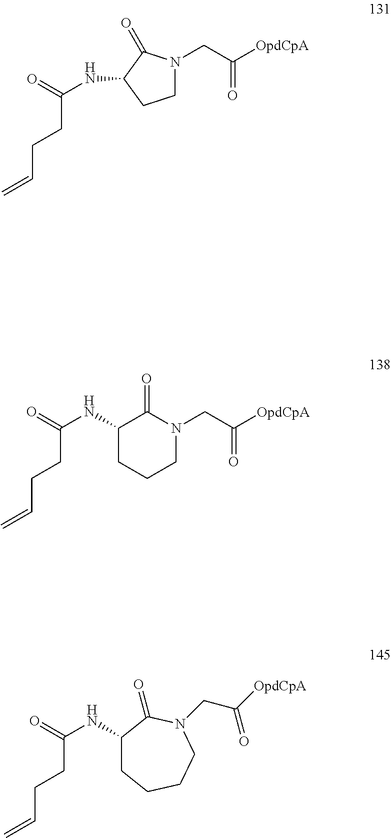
N(C(CCC=C)=O)C1CCCCN(CC(=O)[OpdCpA])C1=O.N(C(CCC=C)=O)C1CCCN(CC(=O)[OpdCpA])C1=O.N(C(CCC=C)=O)C1CCN(CC([OpdCpA])=O)C1=O
